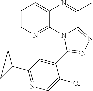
C1=CN=C2C(=C1)N=C(C)C1=NN=C(C3=CC(C4CC4)=NC=C3Cl)N21
